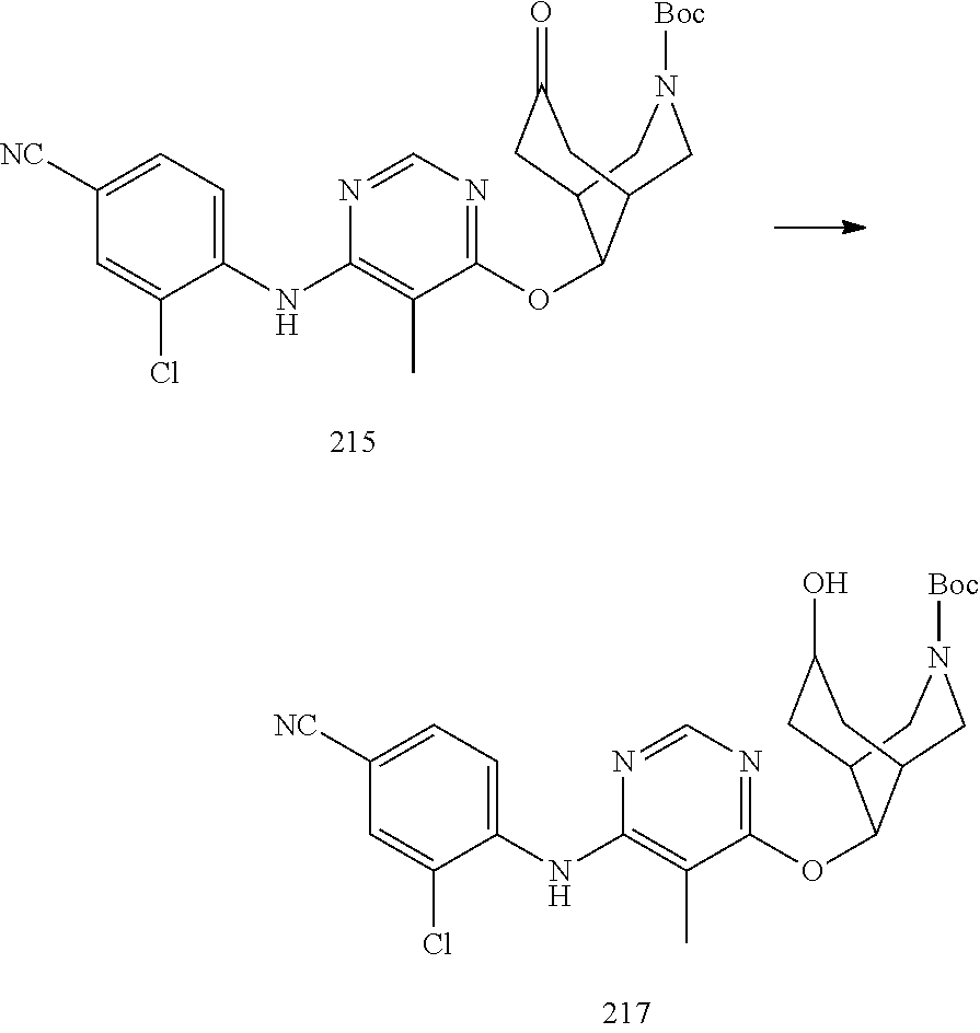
C1(OC2C3CC(O)CC2CN([Boc])C3)=NC=NC(NC2=CC=C([NC])C=C2Cl)=C1C.C1(OC2C3CC(=O)CC2CN([Boc])C3)=NC=NC(NC2=CC=C([NC])C=C2Cl)=C1C
